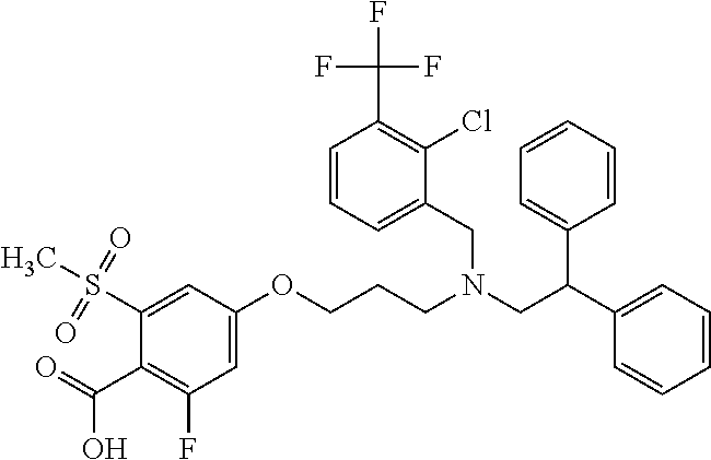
C1=C(OCCCN(CC(C2=CC=CC=C2)C2=CC=CC=C2)CC2=CC=CC(C(F)(F)F)=C2Cl)C=C(S(C)(=O)=O)C(C(=O)O)=C1F
